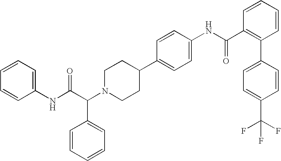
C(C(N1CCC(C2=CC=C(NC(C3=C(C4=CC=C(C(F)(F)F)C=C4)C=CC=C3)=O)C=C2)CC1)C1=CC=CC=C1)(NC1=CC=CC=C1)=O
